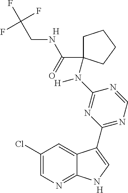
[H].N1=CN=C(C2=CNC3=NC=C(Cl)C=C32)N=C1N(C1(C(NCC(F)(F)F)=O)CCCC1)[H].[H]
